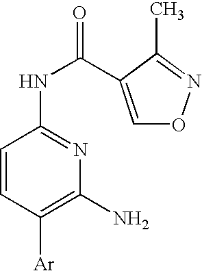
[Ar]C1=C(N)N=C(NC(=O)C2=CON=C2C)C=C1
